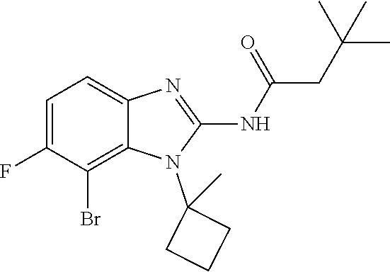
C1=C(F)C(Br)=C2C(=C1)N=C(NC(=O)CC(C)(C)C)N2C1(C)CCC1
